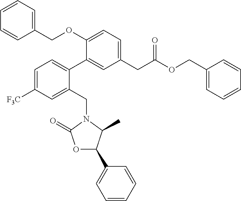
C1=C([F3C])C=C(CN2C(=O)OC(C3=CC=CC=C3)C2C)C(C2=CC(CC(OCC3=CC=CC=C3)=O)=CC=C2OCC2=CC=CC=C2)=C1
